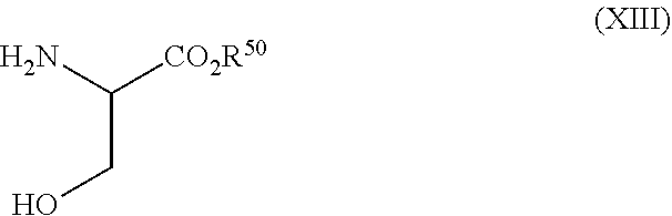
NC([CO2R50])CO
